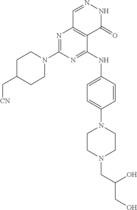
N1=C(N2CCC(C[CN])CC2)N=C(NC2=CC=C(N3CCN(CC(CO)O)CC3)C=C2)C2=C1C=NNC2=O
